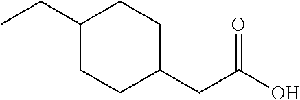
C(C1CCC(CC)CC1)C(O)=O
